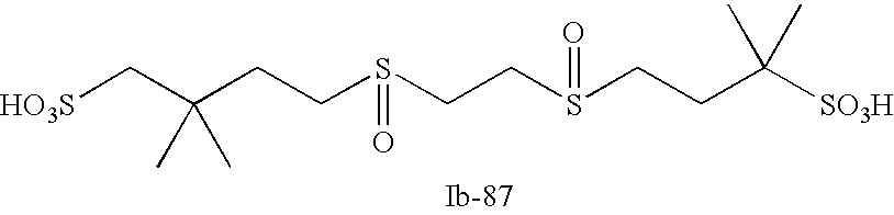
C(C(CCS(CCS(CCC([SO3H])(C)C)=O)=O)(C)C)[HO3S]
